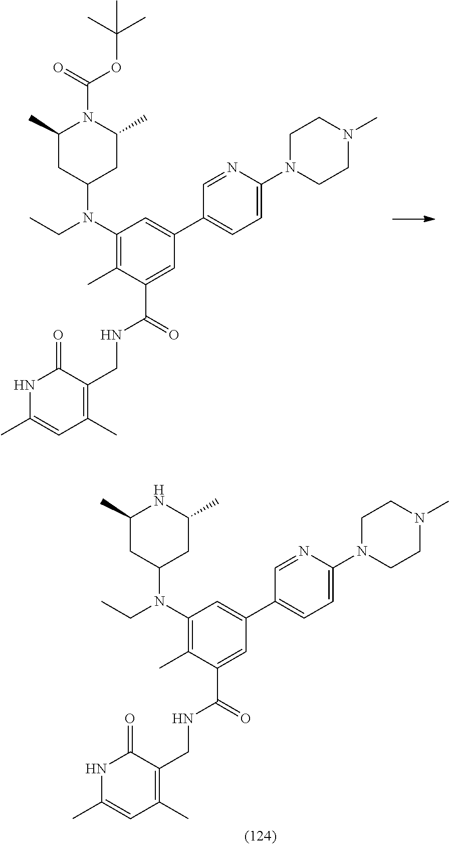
C1(C)CC(N(C2=C(C)C(C(NCC3=C(C)C=C(C)NC3=O)=O)=CC(C3=CC=C(N4CCN(C)CC4)N=C3)=C2)CC)CC(C)N1C(OC(C)(C)C)=O.C1(C)CC(N(C2=C(C)C(C(NCC3=C(C)C=C(C)NC3=O)=O)=CC(C3=CC=C(N4CCN(C)CC4)N=C3)=C2)CC)CC(C)N1
